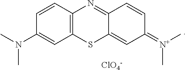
C1=CC2=C(C=C1N(C)C)SC1=CC(=[N+](C)C)C=CC1=N2.[ClO4-]
